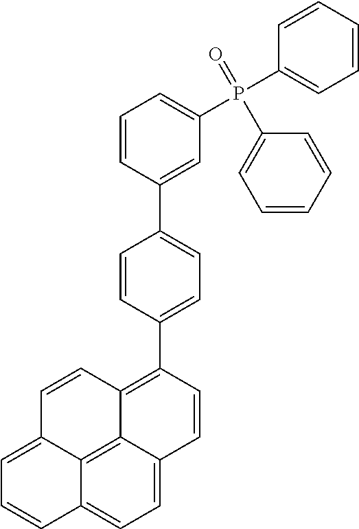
C12=C3C4=CC=C1C=CC=C2C=CC3=C(C1=CC=C(C2=CC(P(C3=CC=CC=C3)(=O)C3=CC=CC=C3)=CC=C2)C=C1)C=C4
